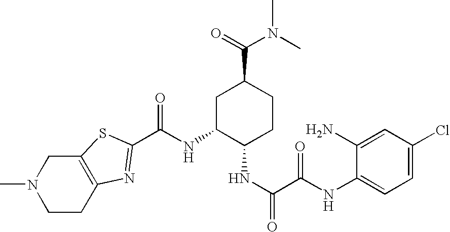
C(NC1C(NC(=O)C(NC2=CC=C(Cl)C=C2N)=O)CCC(C(=O)N(C)C)C1)(=O)C1=NC2=C(S1)CN(C)CC2
